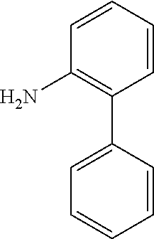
C1=CC=CC(C2=CC=CC=C2)=C1N
